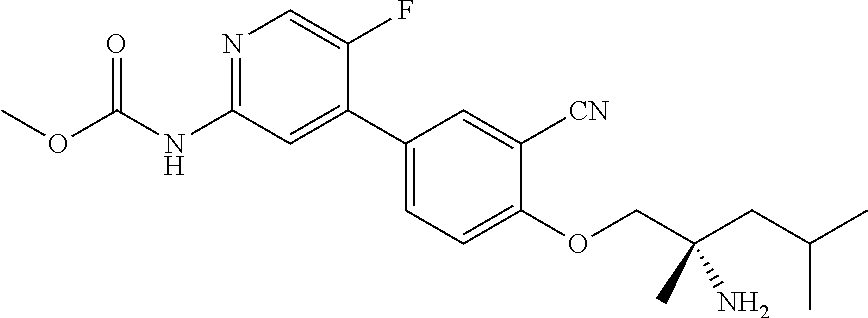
N1=C(NC(OC)=O)C=C(C2=CC=C(OCC(CC(C)C)(C)N)C([CN])=C2)C(F)=C1
